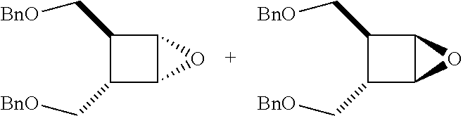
C1(C[BnO])C(C[BnO])C2C1O2.C1(C[BnO])C(C[BnO])C2C1O2
